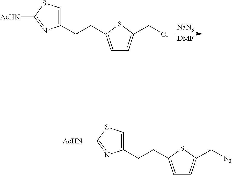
C1([AcHN])=NC(CCC2=CC=C(CCl)S2)=CS1.[NaN3].[DMF].C1([AcHN])=NC(CCC2=CC=C(C[N3])S2)=CS1
